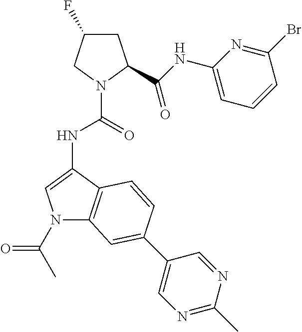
C1C(F)CN(C(=O)NC2=CN(C(C)=O)C3=C2C=CC(C2=CN=C(C)N=C2)=C3)C1C(NC1=CC=CC(Br)=N1)=O
